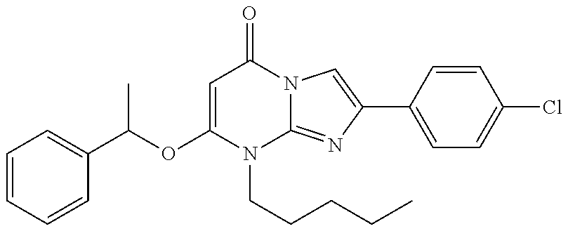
C1(OC(C)C2=CC=CC=C2)=CC(=O)N2C(=NC(C3=CC=C(Cl)C=C3)=C2)N1CCCCC
